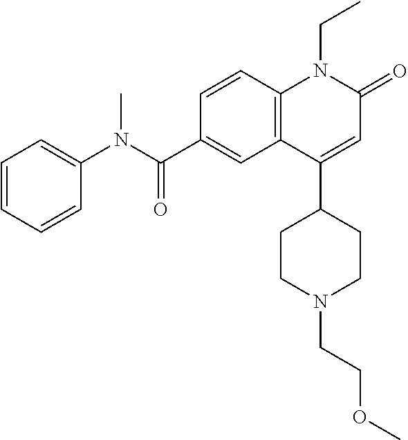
C1(N(C(C2=CC3=C(C=C2)N(CC)C(=O)C=C3C2CCN(CCOC)CC2)=O)C)=CC=CC=C1
